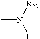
CN([R22])[H]
